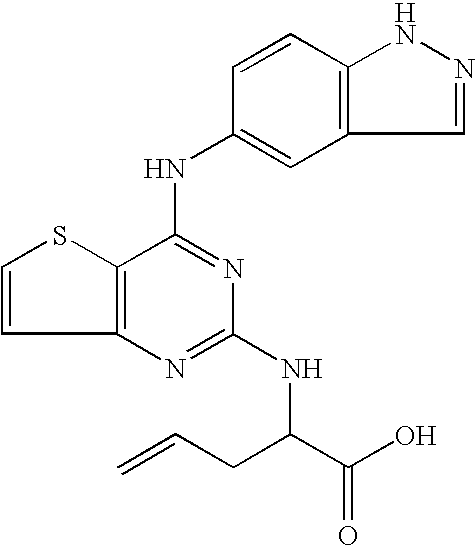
C12=C(C(NC3=CC4=C(C=C3)NN=C4)=NC(NC(CC=C)C(=O)O)=N1)SC=C2
